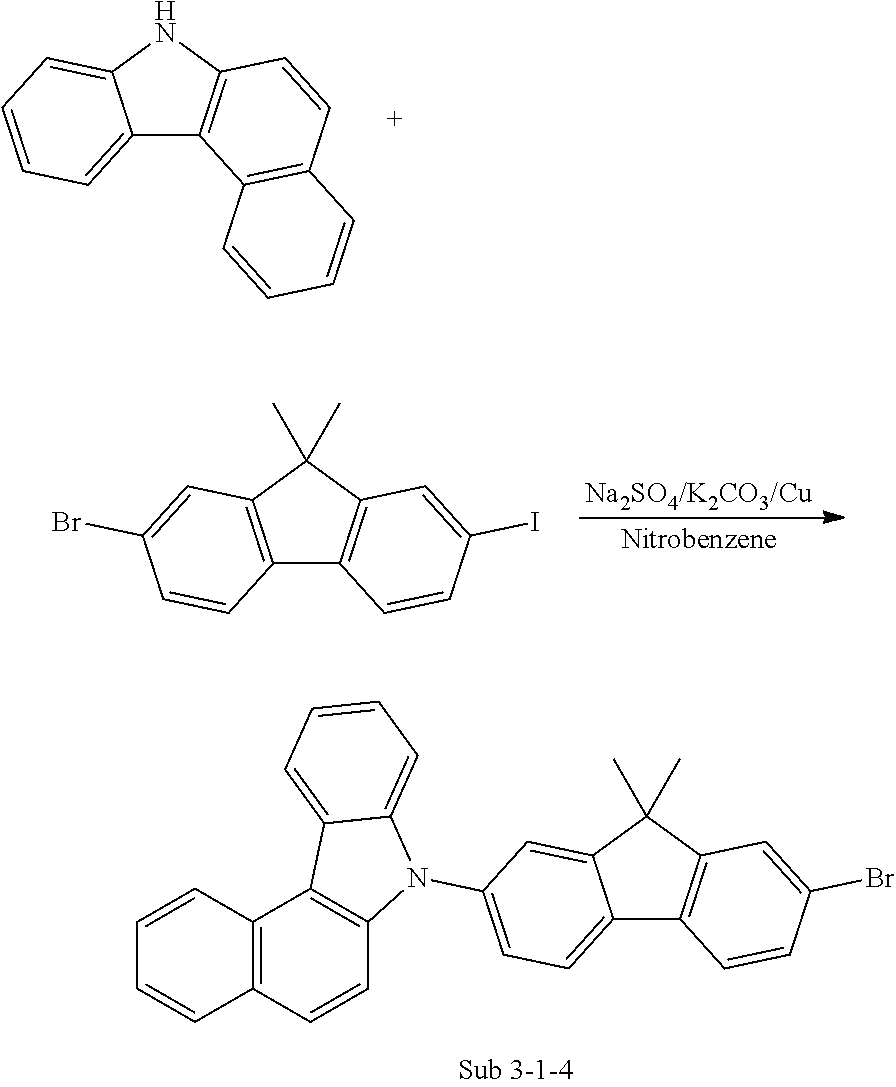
C12=C(C(C)(C)C3=C1C=CC(I)=C3)C=C(Br)C=C2.C12=CC=CC=C1NC1=C2C2=C(C=C1)C=CC=C2.C12=CC=C(N3C4=C(C5=C(C=C4)C=CC=C5)C4=CC=CC=C34)C=C1C(C)(C)C1=C2C=CC(Br)=C1
